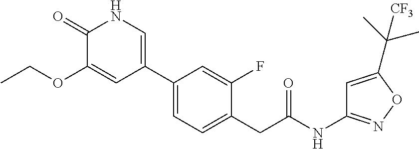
C1(C2=CNC(=O)C(OCC)=C2)=CC=C(CC(NC2=NOC(C(C)(C)[CF3])=C2)=O)C(F)=C1
